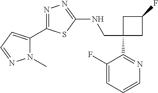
C1(CNC2=NN=C(C3=CC=NN3C)S2)(C2=NC=CC=C2F)CC(F)C1
